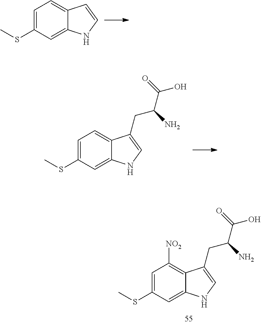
C1=C(SC)C=C2C(=C1)C=CN2.C1=C(SC)C=C2C(=C1)C(CC(C(=O)O)N)=CN2.C1=C(SC)C=C2C(=C1[NO2])C(CC(C(=O)O)N)=CN2
